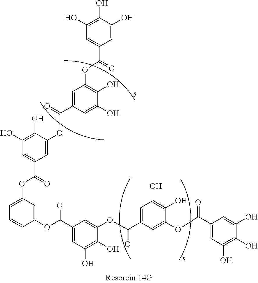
C1(C(OC2=CC(OC(C3=CC(O)=C(O)C(OC(C4=CC(OC(C5=CC(O)=C(O)C(O)=C5)=O)=C(O)C(O)=C4)=O)=C3)=O)=CC=C2)=O)=CC(O)=C(O)C(OC(C2=CC(O)=C(O)C(OC(C3=CC(O)=C(O)C(O)=C3)=O)=C2)=O)=C1
